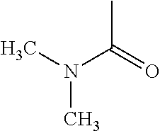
CC(=O)N(C)C
